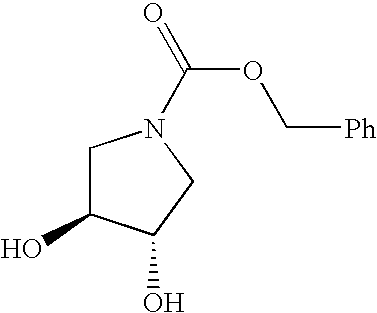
O(C(=O)N1CC(O)C(O)C1)C[Ph]
